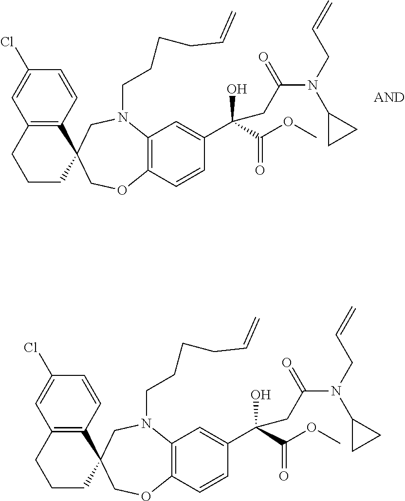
C12=C(C=CC(Cl)=C1)C1(CCC2)COC2=C(N(CCCCC=C)C1)C=C(C(O)(C(OC)=O)CC(N(CC=C)C1CC1)=O)C=C2.C12=C(C=CC(Cl)=C1)C1(CCC2)COC2=C(N(CCCCC=C)C1)C=C(C(O)(C(OC)=O)CC(N(CC=C)C1CC1)=O)C=C2
